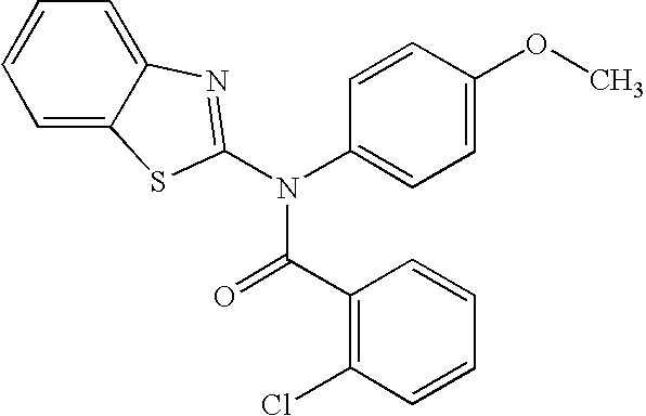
C1=C2C(=CC=C1)N=C(N(C1=CC=C(OC)C=C1)C(C1=C(Cl)C=CC=C1)=O)S2
